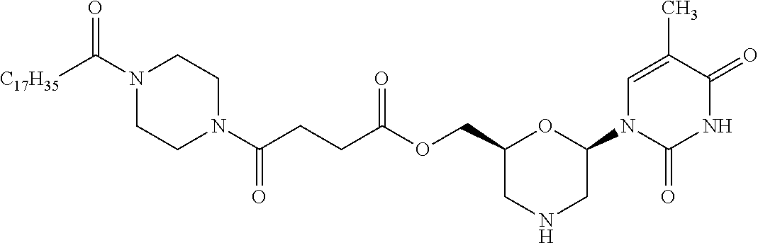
C1=C(C)C(=O)NC(=O)N1C1CNCC(COC(=O)CCC(N2CCN(C([C17H35])=O)CC2)=O)O1
